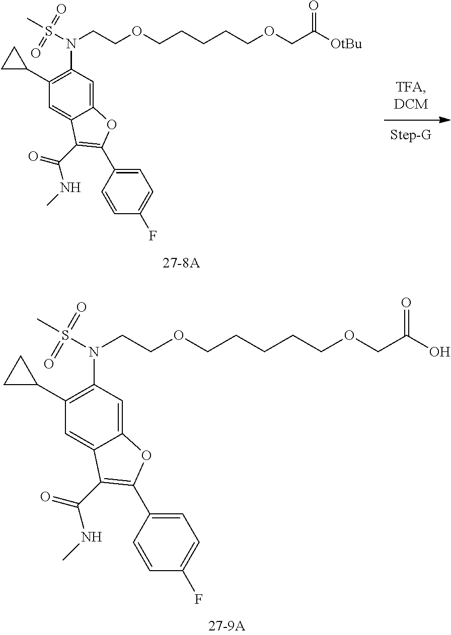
C(COCC(O)=O)CCCOCCN(S(C)(=O)=O)C1=C(C2CC2)C=C2C(=C1)OC(C1=CC=C(F)C=C1)=C2C(=O)NC.C(COCC([OtBu])=O)CCCOCCN(S(C)(=O)=O)C1=C(C2CC2)C=C2C(=C1)OC(C1=CC=C(F)C=C1)=C2C(=O)NC
